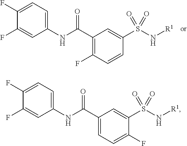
C1(F)=CC=C(NC(C2=C(F)C=CC(S(N[R1])(=O)=O)=C2)=O)C=C1F.C1(F)=CC=C(NC(C2=CC=C(F)C(S(N[R1])(=O)=O)=C2)=O)C=C1F
